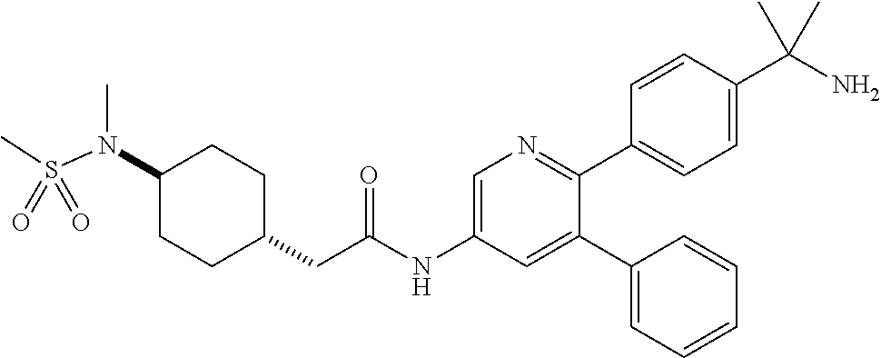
N(C1CCC(CC(NC2=CN=C(C3=CC=C(C(N)(C)C)C=C3)C(C3=CC=CC=C3)=C2)=O)CC1)(S(=O)(C)=O)C
